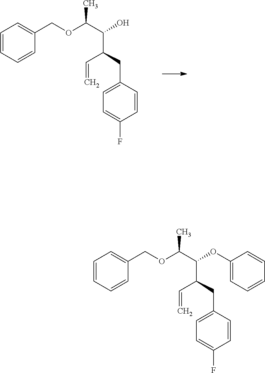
C1=CC=CC(COC(C)C(C(C=C)CC2=CC=C(F)C=C2)O)=C1.C1=CC=CC(COC(C)C(C(C=C)CC2=CC=C(F)C=C2)OC2=CC=CC=C2)=C1
